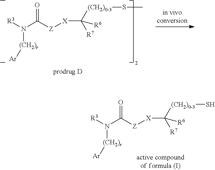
[R3]N(C([Z][X]C([(CH2)0-3]S)([R7])[R6])=O)[(CH2)r][Ar].[R3]N(C([Z][X]C([(CH2)0-3]SC)([R7])[R6])=O)[(CH2)r][Ar]
